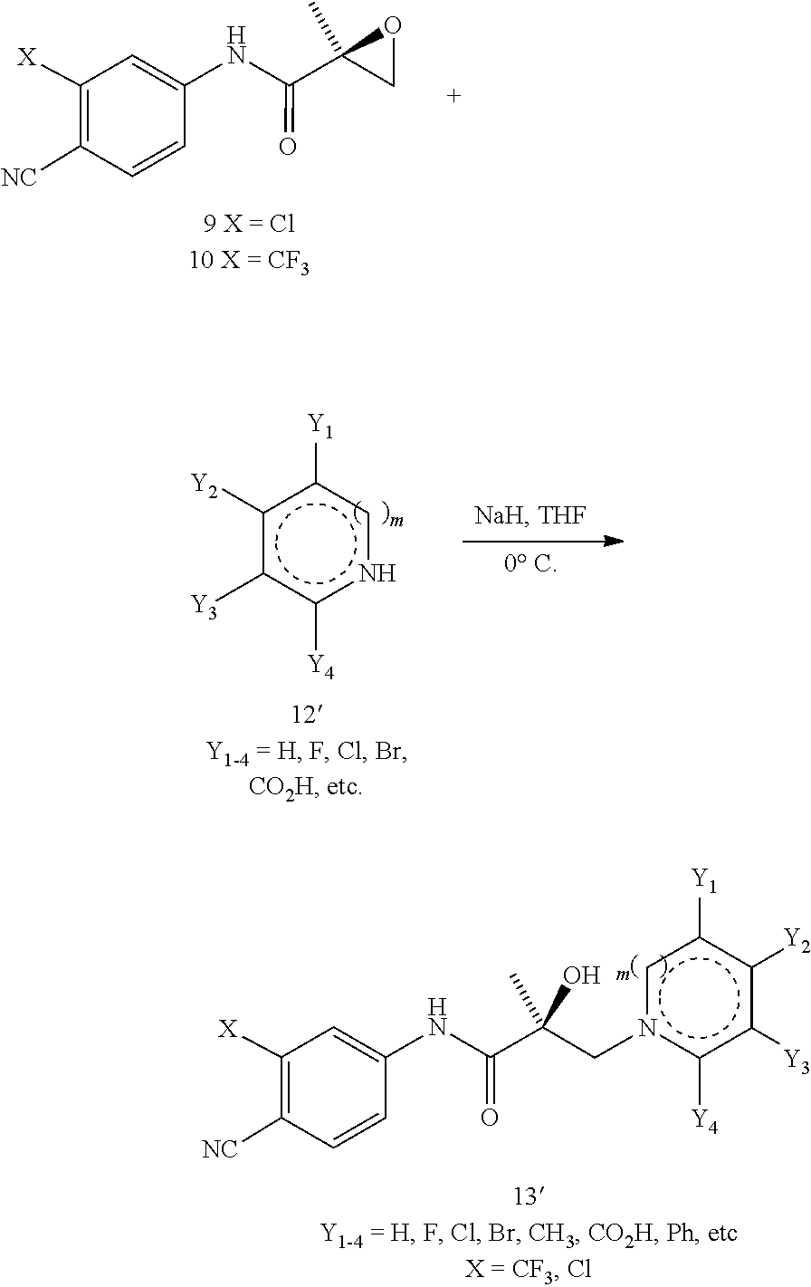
C1([X])=C([NC])C=CC(NC(=O)C2(C)OC2)=C1.c1([Y2])c([Y3])c([Y4])ncc1[Y1].C1([X])=C([NC])C=CC(NC(=O)C(O)(Cn2c([Y4])c([Y3])c([Y2])c([Y1])c2)C)=C1
